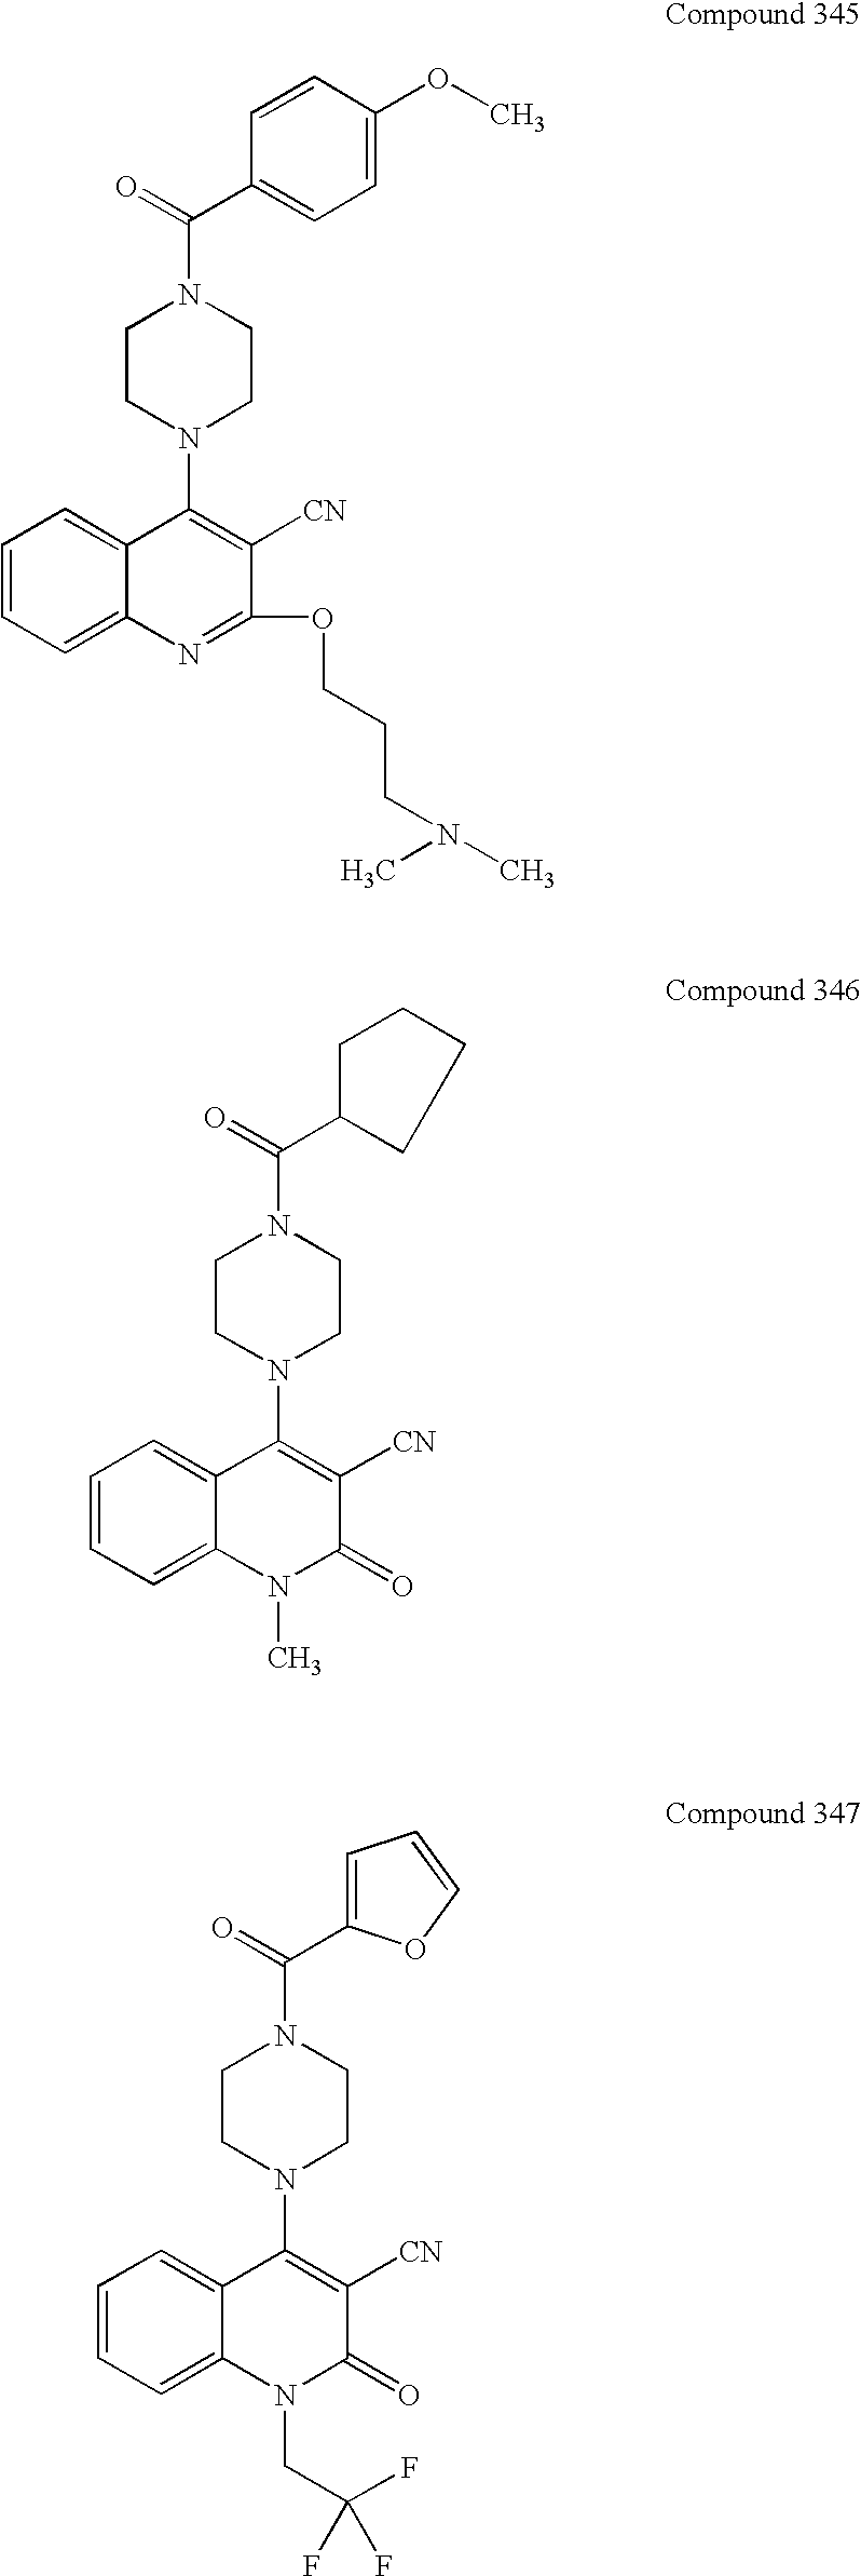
C1=CC=C2C(=C1)C(N1CCN(C(=O)C3=CC=C(OC)C=C3)CC1)=C([CN])C(OCCCN(C)C)=N2.C1=CC=C2C(=C1)C(N1CCN(C(=O)C3CCCC3)CC1)=C([CN])C(=O)N2C.C1=CC=C2C(=C1)C(N1CCN(C(=O)C3=CC=CO3)CC1)=C([CN])C(=O)N2CC(F)(F)F
